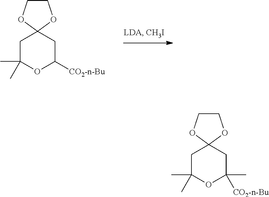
C1C(C)(C)OC([CO2-n-Bu])CC12OCCO2.C1C(C)(C)OC([CO2-n-Bu])(C)CC12OCCO2
